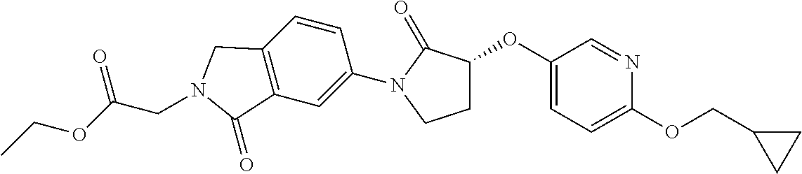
C1(OC2CCN(C3=CC4=C(C=C3)CN(CC(OCC)=O)C4=O)C2=O)=CC=C(OCC2CC2)N=C1
